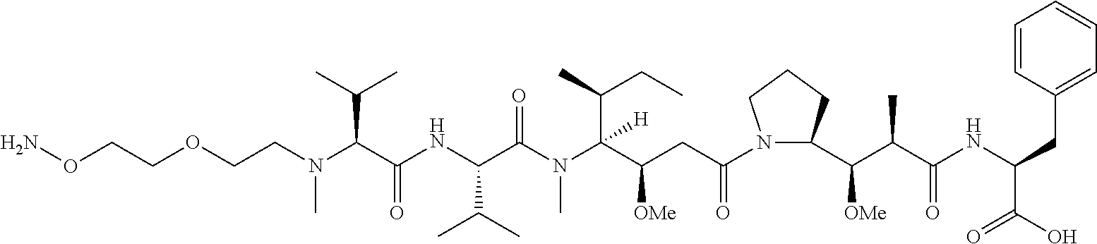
NOCCOCCN(C(C(NC(C(N(C(C(CC(N1C(C(C(C)C(NC(CC2=CC=CC=C2)C(O)=O)=O)[OMe])CCC1)=O)[OMe])(C(CC)C)[H])C)=O)C(C)C)=O)C(C)C)C
